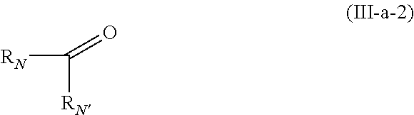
O=C([RN])[RN]
